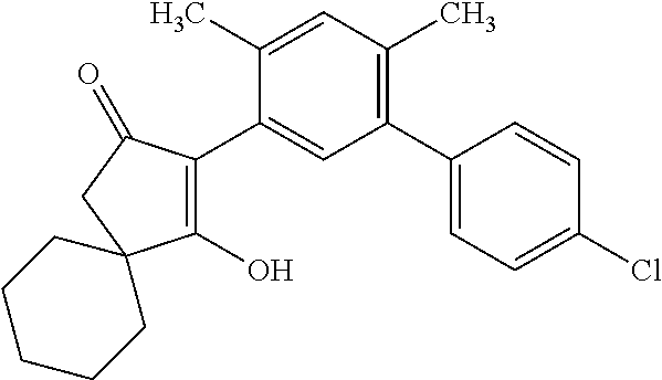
C1(O)=C(C2=CC(C3=CC=C(Cl)C=C3)=C(C)C=C2C)C(=O)CC12CCCCC2
